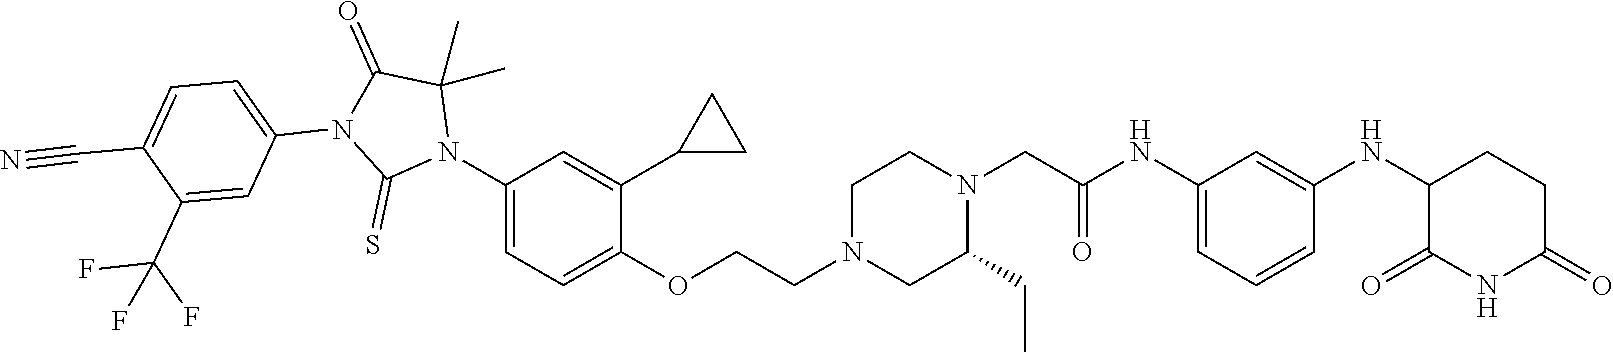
C1=C(NC(CN2CCN(CCOC3=CC=C(N4C(C)(C)C(=O)N(C5=CC=C(C#N)C(C(F)(F)F)=C5)C4=S)C=C3C3CC3)CC2CC)=O)C=C(NC2C(=O)NC(=O)CC2)C=C1
